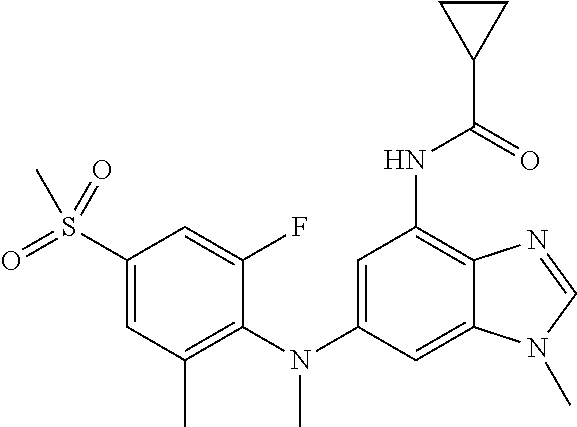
C1(F)=CC(S(C)(=O)=O)=CC(C)=C1N(C1=CC(NC(C2CC2)=O)=C2C(=C1)N(C)C=N2)C
